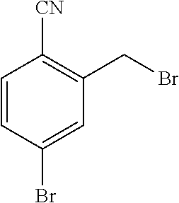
C1=CC(Br)=CC(CBr)=C1[CN]
